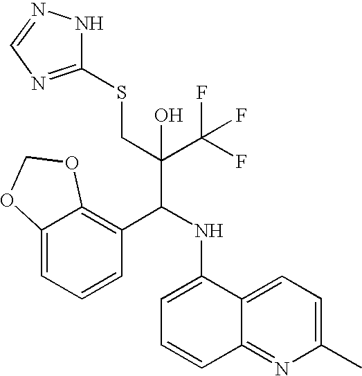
C12=CC=CC(C(NC3=CC=CC4=NC(C)=CC=C34)C(C(F)(F)F)(CSC3=NC=NN3)O)=C1OCO2
